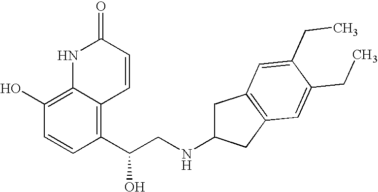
C1(O)=C2C(=C(C(CNC3CC4=C(C3)C=C(CC)C(CC)=C4)O)C=C1)C=CC(=O)N2
